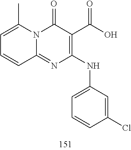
C1(C)=CC=CC2=NC(NC3=CC=CC(Cl)=C3)=C(C(O)=O)C(=O)N12
